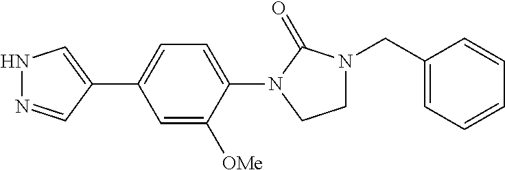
N1N=CC(C2=CC=C(N3CCN(CC4=CC=CC=C4)C3=O)C([OMe])=C2)=C1
